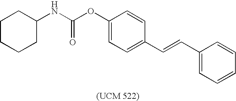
C1CCCC(NC(OC2=CC=C(C=CC3=CC=CC=C3)C=C2)=O)C1
